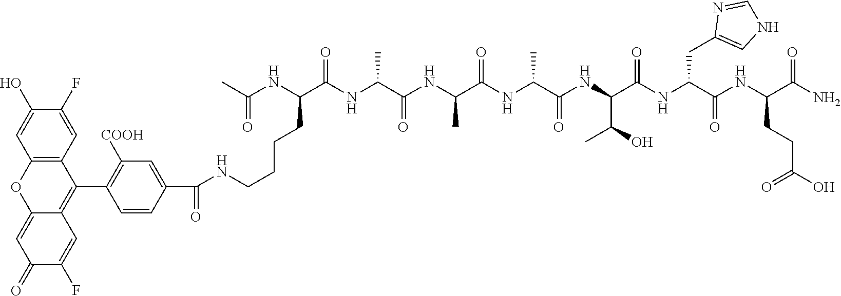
NC(C(NC(C(NC(C(NC(C(NC(C(NC(C(NC(C(NC(C)=O)CCCCNC(C1=CC([COOH])=C(C2=C3C(=CC(=O)C(F)=C3)OC3=C2C=C(F)C(O)=C3)C=C1)=O)=O)C)=O)C)=O)C)=O)C(C)O)=O)CC1=CNC=N1)=O)CCC(O)=O)=O
